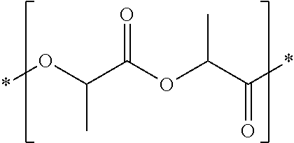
*OC(C)C(OC(C(=O)*)C)=O
